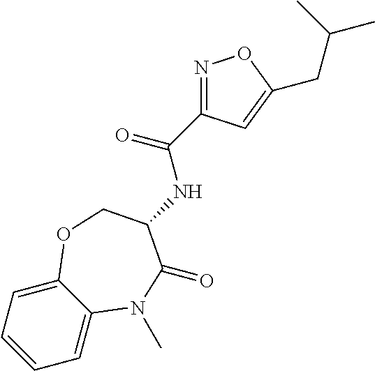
C1=CC=C2C(=C1)N(C)C(=O)C(NC(=O)C1=NOC(CC(C)C)=C1)CO2
